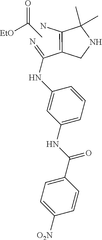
[EtO]C(C)=O.N=C(C1=C(N)C(C)(C)NC1)NC1=CC(NC(C2=CC=C([O2N])C=C2)=O)=CC=C1
